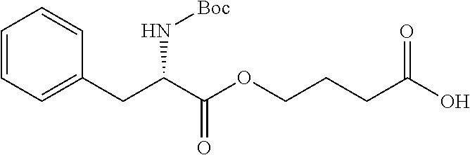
C(C(C(OCCCC(O)=O)=O)N[Boc])C1=CC=CC=C1
